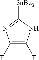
C1(F)=C(F)NC([SnBu3])=N1
